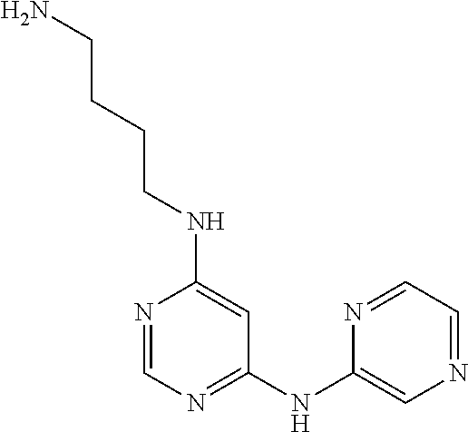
N1=CN=C(NC2=CN=CC=N2)C=C1NCCCCN
